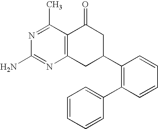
C12=C(C(C)=NC(N)=N1)C(=O)CC(C1=C(C3=CC=CC=C3)C=CC=C1)C2
